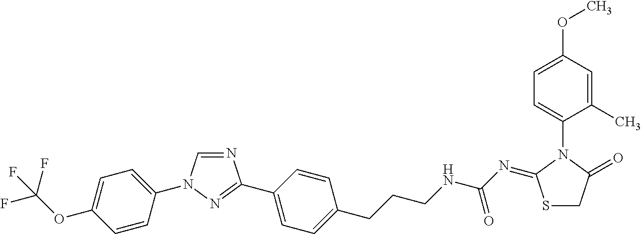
N1=CN(C2=CC=C(OC(F)(F)F)C=C2)N=C1C1=CC=C(CCCNC(N=C2SCC(=O)N2C2=CC=C(OC)C=C2C)=O)C=C1
